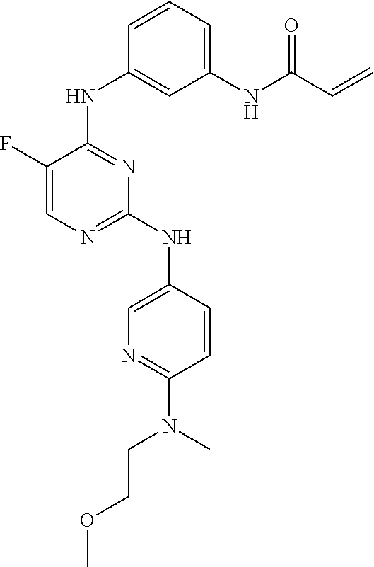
C1(F)=CN=C(NC2=CN=C(N(C)CCOC)C=C2)N=C1NC1=CC(NC(C=C)=O)=CC=C1
